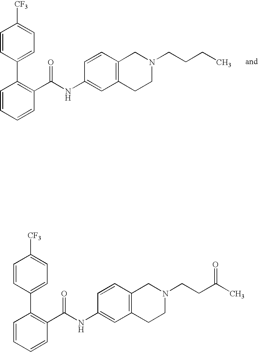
C1=CC(C2=C(C(NC3=CC4=C(C=C3)CN(CCCC)CC4)=O)C=CC=C2)=CC=C1[CF3].C1=CC(C2=C(C(NC3=CC4=C(C=C3)CN(CCC(C)=O)CC4)=O)C=CC=C2)=CC=C1[CF3]
